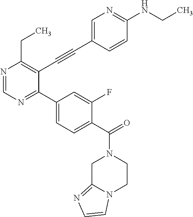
N1=CN=C(C2=CC=C(C(N3CC4=NC=CN4CC3)=O)C(F)=C2)C(C#CC2=CN=C(NCC)C=C2)=C1CC
